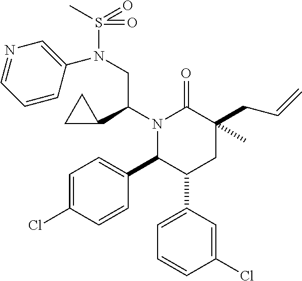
C1=C(Cl)C=CC(C2C(C3=CC=CC(Cl)=C3)CC(C)(CC=C)C(=O)N2C(C2CC2)CN(C2=CN=CC=C2)S(C)(=O)=O)=C1
